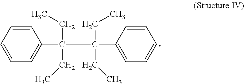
C(C(CC)(C(C1=CC=CC=C1)(CC)CC)C1=CC=CC=C1)C
